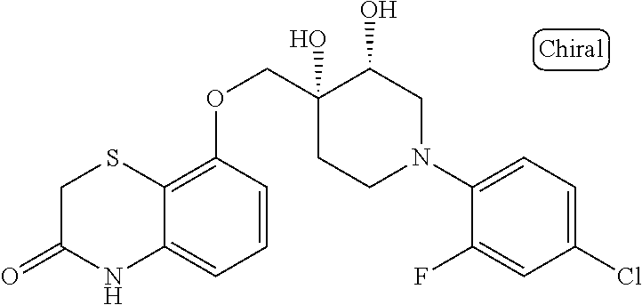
C1(N2CC(O)C(O)(COC3=C4C(=CC=C3)NC(=O)CS4)CC2)=CC=C(Cl)C=C1F
